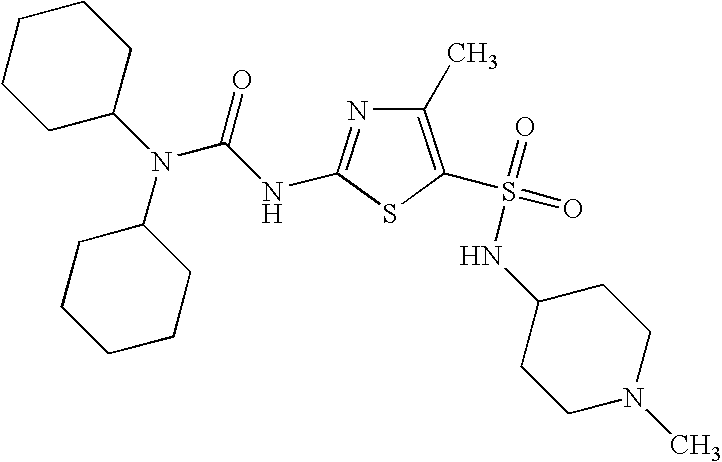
C1(C)=C(S(=O)(=O)NC2CCN(C)CC2)SC(NC(N(C2CCCCC2)C2CCCCC2)=O)=N1
